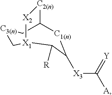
C1C([C2(n)][X2]C)[C1(n)]C([X3]C([A])=[Y])C([R])[X1]C[C3(n)]1
